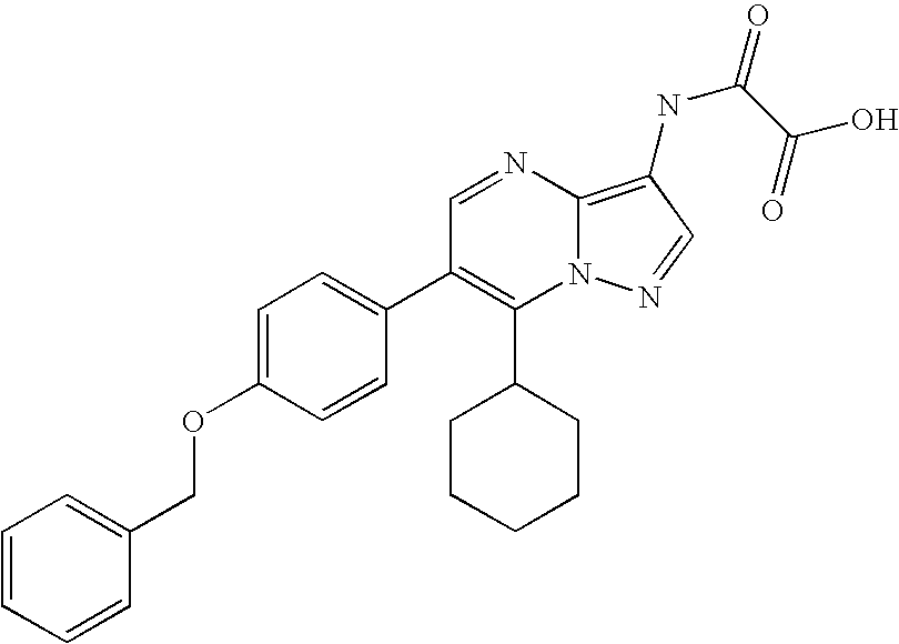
C1(C2CCCCC2)=C(C2=CC=C(OCC3=CC=CC=C3)C=C2)C=NC2=C(NC(C(O)=O)=O)C=NN12
